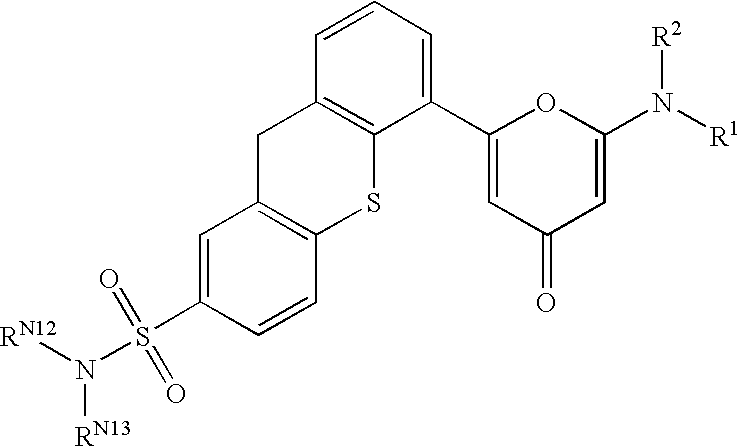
S(C1=CC2=C(C=C1)SC1=C(C2)C=CC=C1C1=CC(=O)C=C(N([R2])[R1])O1)(N([RN13])[RN12])(=O)=O
